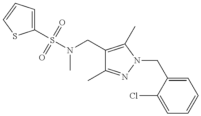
C1(S(N(C)CC2=C(C)N(CC3=CC=CC=C3Cl)N=C2C)(=O)=O)=CC=CS1
